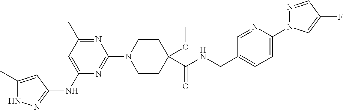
N1C(C)=CC(NC2=CC(C)=NC(N3CCC(C(NCC4=CC=C(N5N=CC(F)=C5)N=C4)=O)(OC)CC3)=N2)=N1
